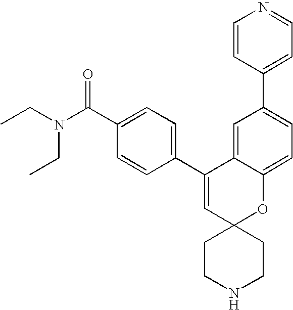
CCN(C(C1=CC=C(C2=CC3(OC4=CC=C(C5=CC=NC=C5)C=C24)CCNCC3)C=C1)=O)CC
